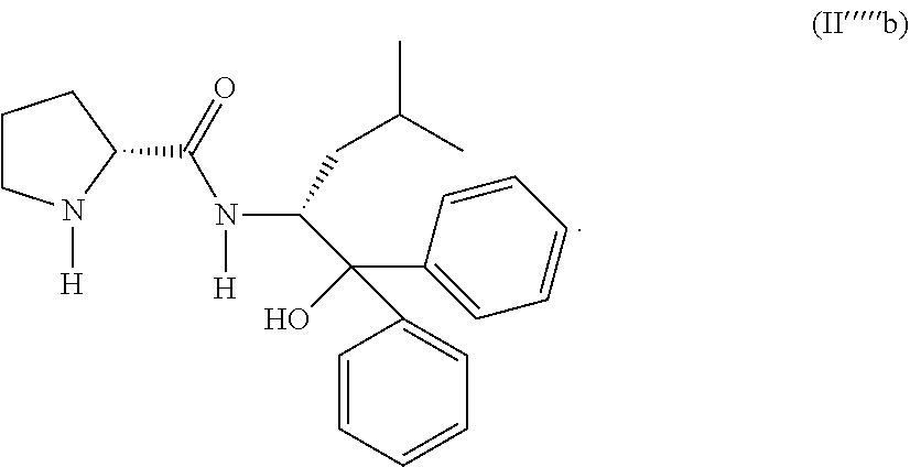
C1CN([H])C(C(=O)N(C(C(C2=CC=CC=C2)(C2=CC=CC=C2)O)CC(C)C)[H])C1
